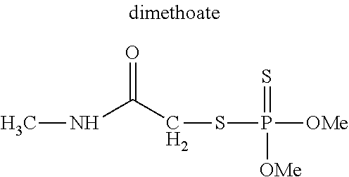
CNC(CSP([OMe])(=S)[OMe])=O
